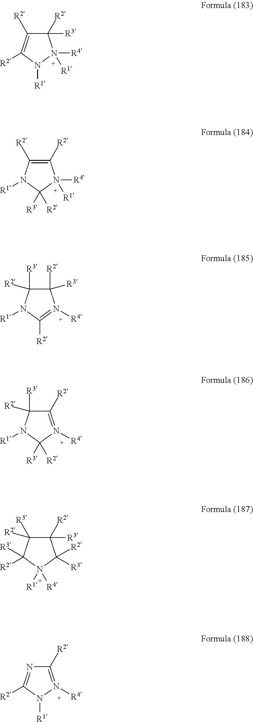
C1([R2])=N([R4])N([R1])C([R2])=N1.C1([R2])([R3])C([R2])=C([R2])N([R1])N1([R4])[R1].C1([R2])=C([R2])N([R1])C([R2])([R3])N1([R4])[R1].C1([R2])([R3])C([R3])([R2])N([R1])C([R2])=N1[R4].C1([R2])=N([R4])C([R2])([R3])N([R1])C1([R3])[R2].C1([R2])([R3])C([R3])([R2])C([R2])([R3])N([R1])([R4])C1([R2])[R3]
